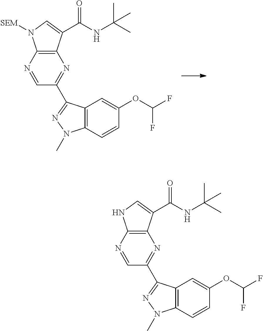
C1=NC2=C(N=C1C1=NN(C)C3=C1C=C(OC(F)F)C=C3)C(C(NC(C)(C)C)=O)=CN2[SEM].C1=NC2=C(N=C1C1=NN(C)C3=C1C=C(OC(F)F)C=C3)C(C(NC(C)(C)C)=O)=CN2
